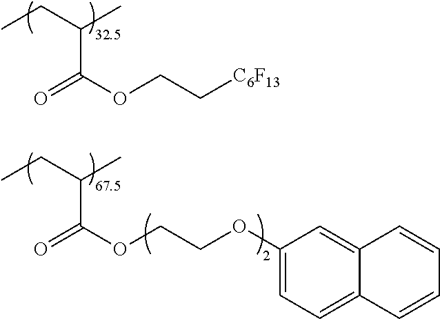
C(C(OCC[C6F13])=O)(CC)C.C(C(OCCOC1=CC=C2C(=C1)C=CC=C2)=O)(CC)C
